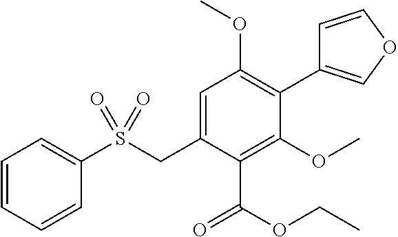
C1=CC=CC(S(CC2=CC(OC)=C(C3=COC=C3)C(OC)=C2C(=O)OCC)(=O)=O)=C1
